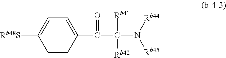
C1=CC(C(=O)C([Rb41])([Rb42])N([Rb44])[Rb45])=CC=C1[Rb48S]
